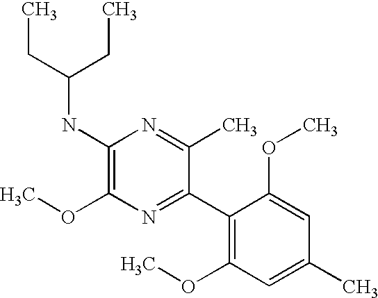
C1(NC(CC)CC)=C(OC)N=C(C2=C(OC)C=C(C)C=C2OC)C(C)=N1
